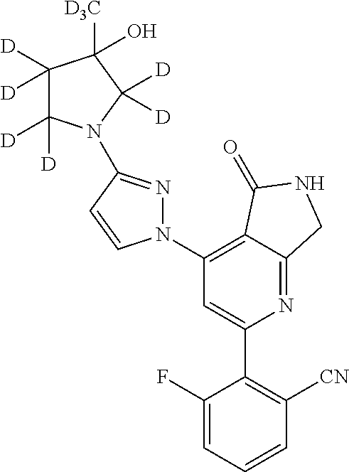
C1(C2=C([CN])C=CC=C2F)=CC(N2N=C(N3C([D])([D])C([D])([D])C([D3C])(O)C3([D])[D])C=C2)=C2C(=N1)CNC2=O
